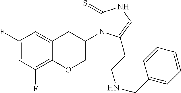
C1(F)=CC(F)=C2C(=C1)CC(N1C(=S)NC=C1CCNCC1=CC=CC=C1)CO2
